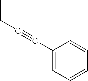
CCC#CC1=CC=CC=C1
